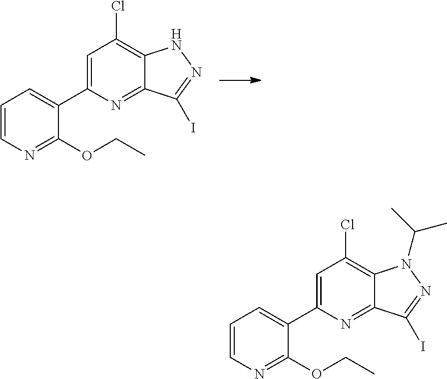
C1=CN=C(OCC)C(C2=CC(Cl)=C3C(=N2)C(I)=NN3)=C1.C1=CN=C(OCC)C(C2=CC(Cl)=C3C(=N2)C(I)=NN3C(C)C)=C1
